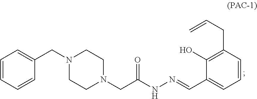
C1=CC=CC(CN2CCN(CC(NN=CC3=CC=CC(CC=C)=C3O)=O)CC2)=C1
